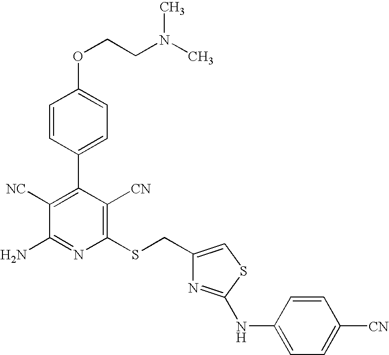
C1=CC(C2=C([NC])C(N)=NC(SCC3=CSC(NC4=CC=C([CN])C=C4)=N3)=C2[CN])=CC=C1OCCN(C)C
